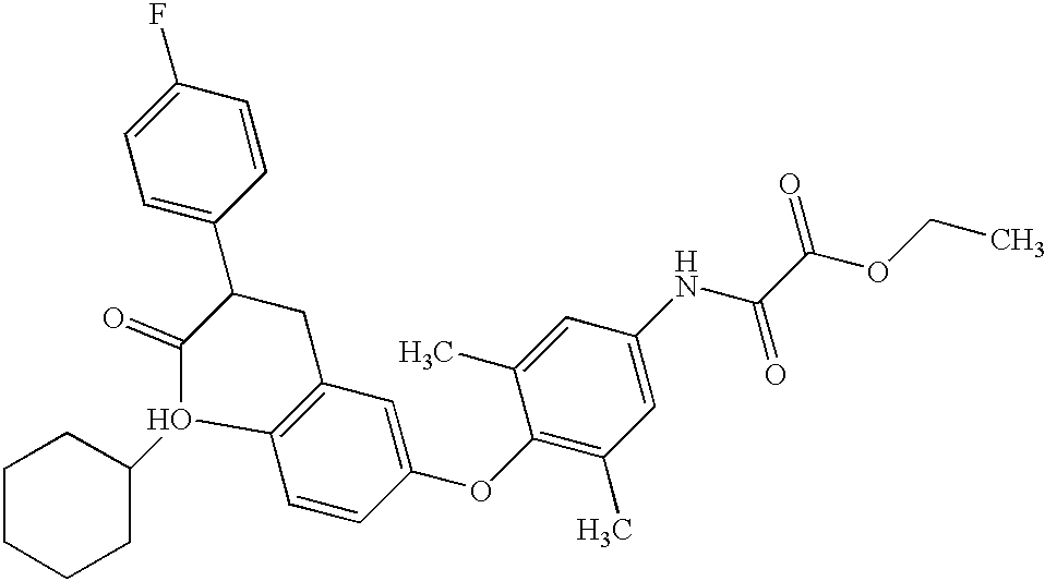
C12=C(C=C(OC3=C(C)C=C(NC(C(OCC)=O)=O)C=C3C)C=C1)CC(C1=CC=C(F)C=C1)C(=O)O2C1CCCCC1
